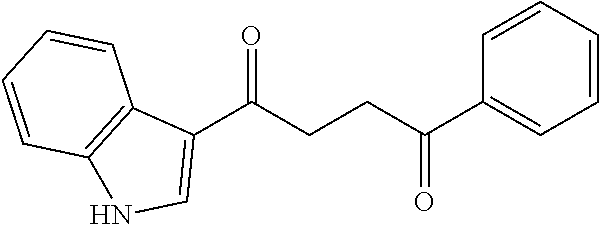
C1(C(CCC(C2=CC=CC=C2)=O)=O)=CNC2=C1C=CC=C2
